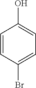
C1=CC(Br)=CC=C1O
